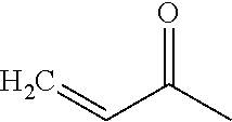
C=CC(C)=O
